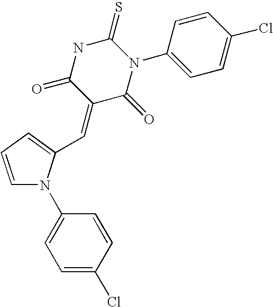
C1=CC=C(C=C2C(=O)N(C3=CC=C(Cl)C=C3)C(=S)NC2=O)N1C1=CC=C(Cl)C=C1
